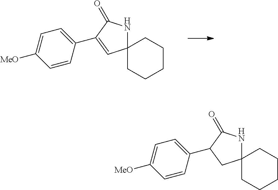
C12(NC(=O)C(C3=CC=C([MeO])C=C3)=C1)CCCCC2.C12(NC(=O)C(C3=CC=C([MeO])C=C3)C1)CCCCC2
